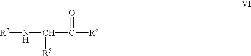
[R7]NC([R5])C([R6])=O
